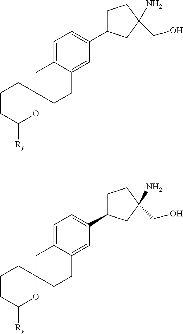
C1C2(CCC3=CC(C4CCC(CO)(N)C4)=CC=C13)CCCC([Ry])O2.C1C2(CCC3=CC(C4CCC(N)(CO)C4)=CC=C13)CCCC([Ry])O2
